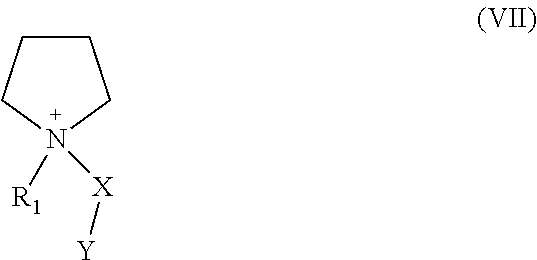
[R1]N1([X][Y])CCCC1
